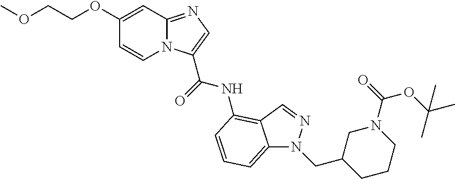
C1(OCCOC)=CC2=NC=C(C(=O)NC3=C4C(=CC=C3)N(CC3CCCN(C(OC(C)(C)C)=O)C3)N=C4)N2C=C1
